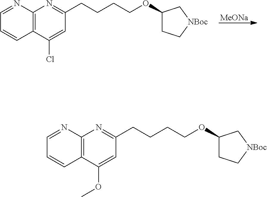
[MeONa].C12=C(C(Cl)=CC(CCCCOC3CC[NBoc]C3)=N1)C=CC=N2.C12=C(C(OC)=CC(CCCCOC3CC[NBoc]C3)=N1)C=CC=N2
